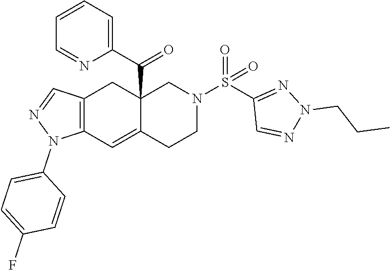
C12=C(C=C3C(C(C4=CC=CC=N4)=O)(C1)CN(S(C1=NN(CCC)N=C1)(=O)=O)CC3)N(C1=CC=C(F)C=C1)N=C2
